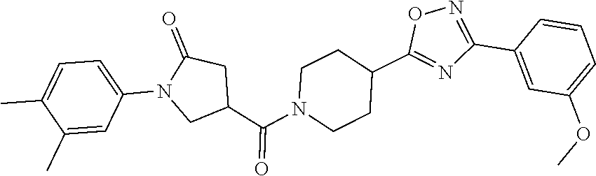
N1(C2=CC=C(C)C(C)=C2)CC(C(N2CCC(C3=NC(C4=CC(OC)=CC=C4)=NO3)CC2)=O)CC1=O
